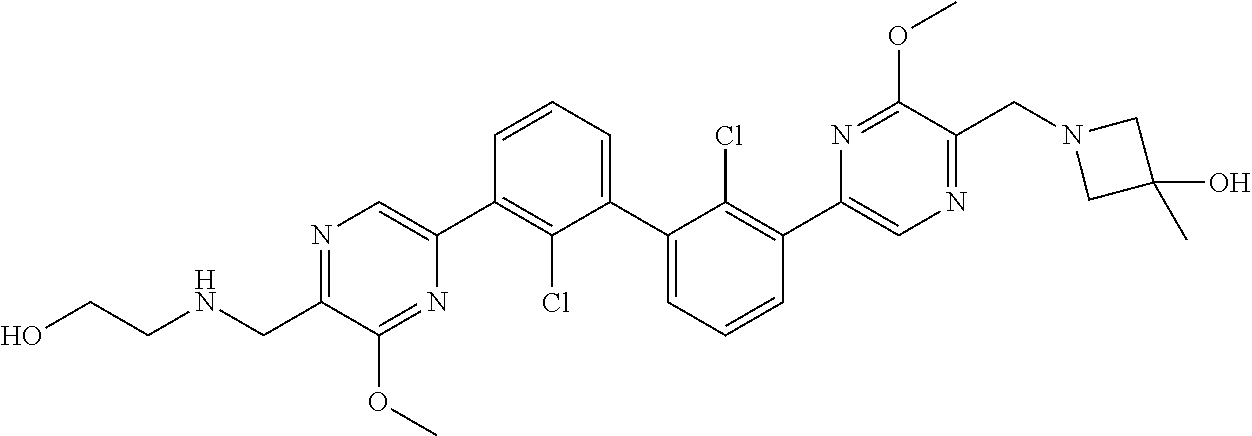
N1=C(CNCCO)C(OC)=NC(C2=C(Cl)C(C3=CC=CC(C4=CN=C(CN5CC(C)(O)C5)C(OC)=N4)=C3Cl)=CC=C2)=C1
